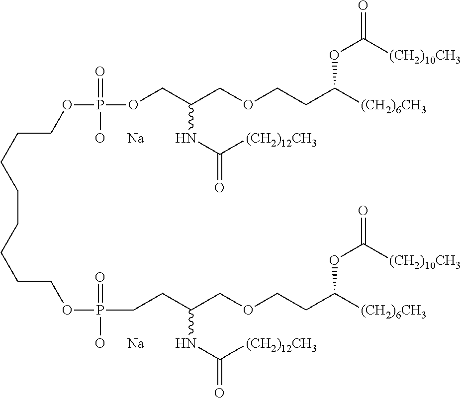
C(CCOP(OCC(COCCC([(CH2)6CH3])OC(=O)[(CH2)10CH3])NC(=O)[(CH2)12CH3])(=O)[O      Na])CCCCCOP(CCC(COCCC([(CH2)6CH3])OC(=O)[(CH2)10CH3])NC(=O)[(CH2)12CH3])(=O)[O      Na]
